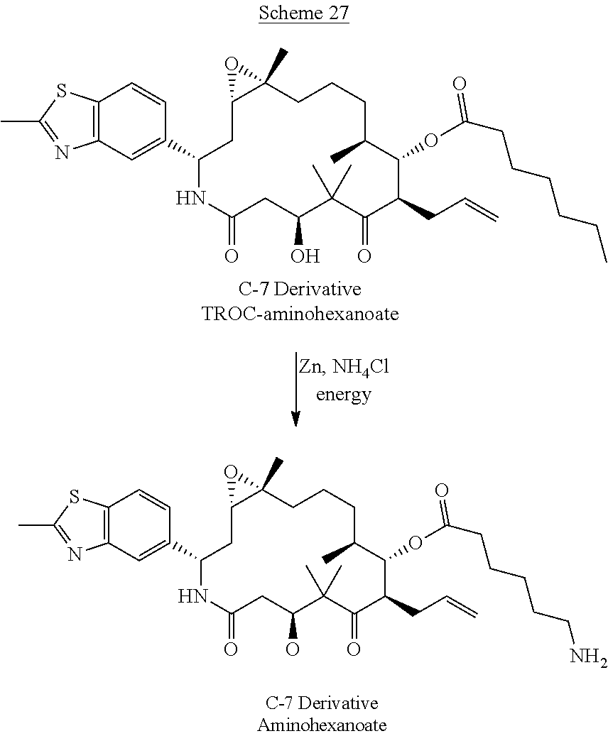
C12=C(SC(C)=N1)C=CC(C1NC(=O)CC(O)C(C)(C)C(=O)C(CC=C)C(OC(CCCCCC)=O)C(C)CCCC3(C)C(C1)O3)=C2.C12=C(SC(C)=N1)C=CC(C1NC(=O)CC(O)C(C)(C)C(=O)C(CC=C)C(OC(CCCCCN)=O)C(C)CCCC3(C)C(C1)O3)=C2
